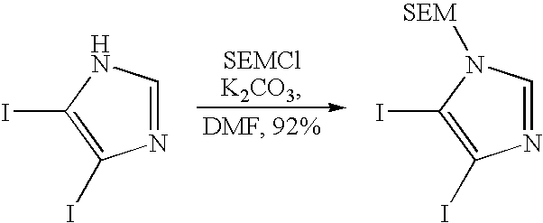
N1=CNC(I)=C1I.N1=CN([SEM])C(I)=C1I
